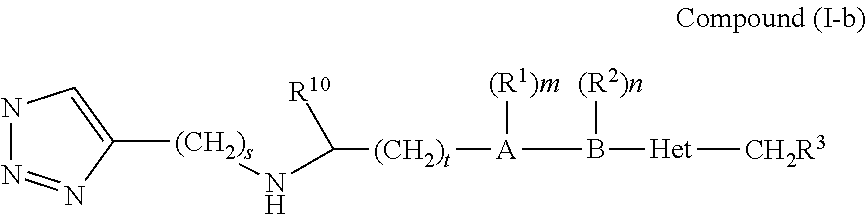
N1N=NC([(CH2)s]NC([(CH2)t][A](B([Het][CH2R3])[(R2)n])[(R1)m])[R10])=C1
